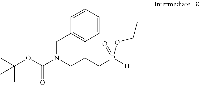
C1=CC=CC=C1CN(C(OC(C)(C)C)=O)CCCP([H])(OCC)=O
